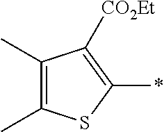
C1(C)=C(C)C([CO2Et])=C(*)S1
